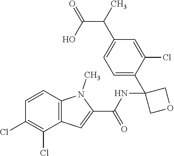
C1=C(C2(NC(C3=CC4=C(N3C)C=CC(Cl)=C4Cl)=O)COC2)C(Cl)=CC(C(C)C(O)=O)=C1
